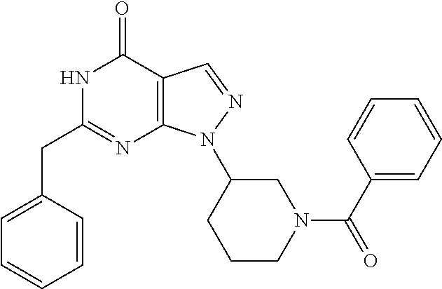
N1C(CC2=CC=CC=C2)=NC2=C(C1=O)C=NN2C1CCCN(C(C2=CC=CC=C2)=O)C1
